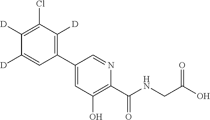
C1(C2=C([D])C(Cl)=C([D])C([D])=C2)=CC(O)=C(C(NCC(O)=O)=O)N=C1
